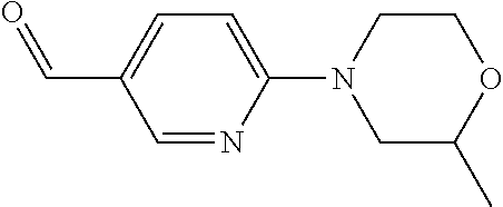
C1=NC(N2CC(C)OCC2)=CC=C1C=O
